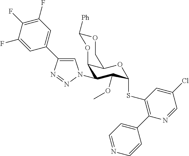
C1(F)=C(F)C(F)=CC(C2=CN(C3C4C(OC(SC5=C(C6=CC=NC=C6)N=CC(Cl)=C5)C3OC)COC([Ph])O4)N=N2)=C1
